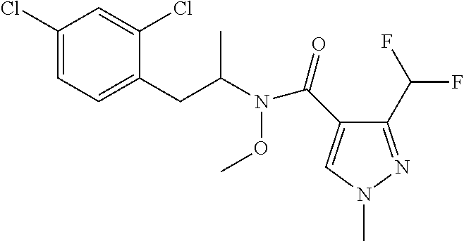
C1(Cl)=CC=C(CC(N(C(C2=CN(C)N=C2C(F)F)=O)OC)C)C(Cl)=C1
